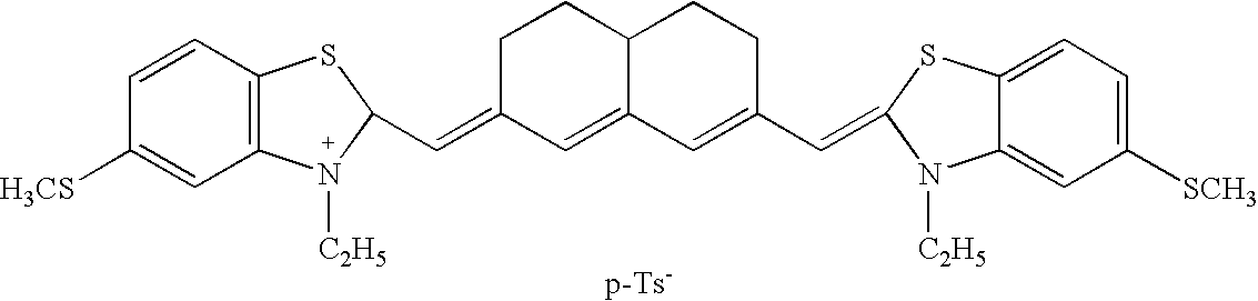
C12=C(C=CC([H3CS])=C1)SC(C=C1C=C3C(CC1)CCC(C=C1SC4=CC=C([SCH3])C=C4N1[C2H5])=C3)N2[C2H5]
